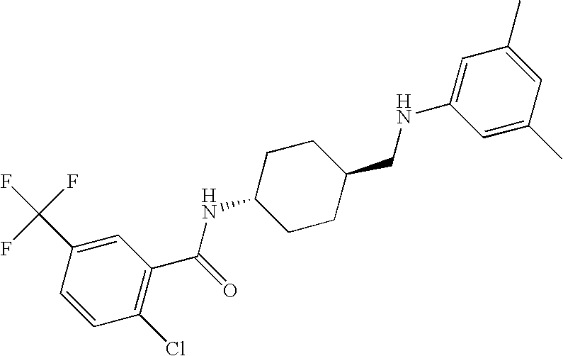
C1(C(F)(F)F)=CC(C(=O)NC2CCC(CNC3=CC(C)=CC(C)=C3)CC2)=C(Cl)C=C1
